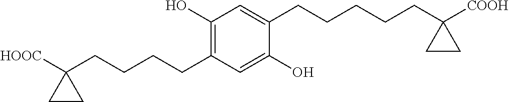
C1(O)=C(CCCCC2([HOOC])CC2)C=C(O)C(CCCCCC2([COOH])CC2)=C1
